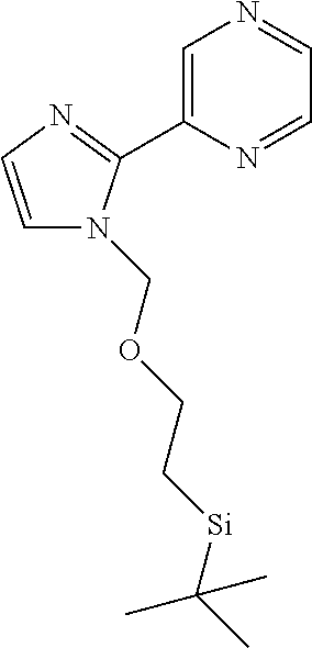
C1=CN=C(C2=CN=CC=N2)N1COCC[Si]C(C)(C)C
